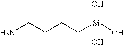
C(CCC[Si](O)(O)O)N
